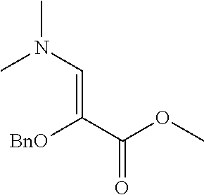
[BnO]C(C(OC)=O)=CN(C)C
